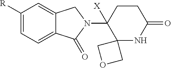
C1([R])=CC=C2C(=C1)CN(C1([X])C3(NC(=O)CC1)COC3)C2=O
